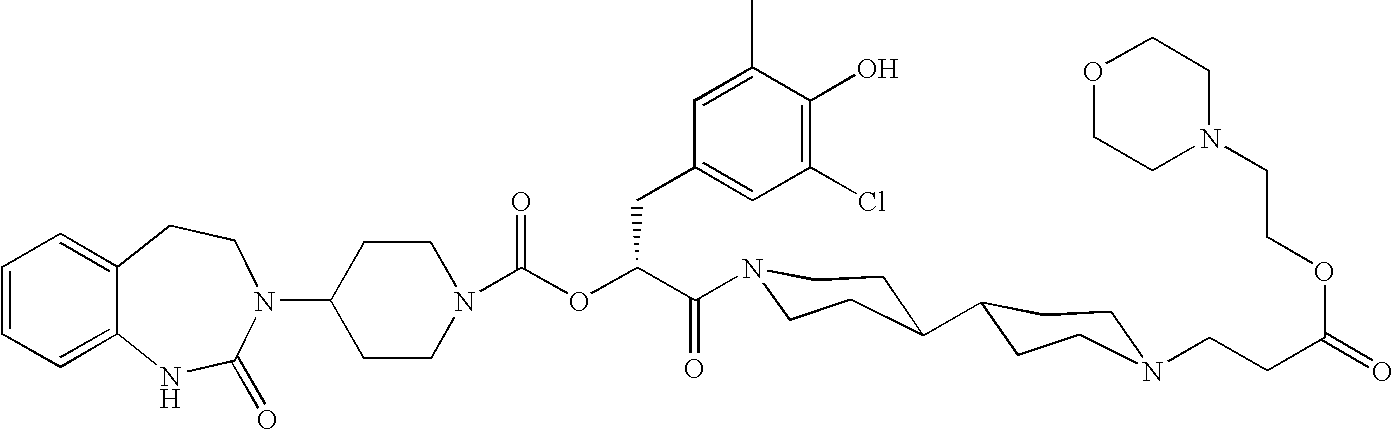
C12=CC=CC=C1NC(=O)N(C1CCN(C(OC(C(=O)N3CCC(C4CCN(CCC(=O)OCCN5CCOCC5)CC4)CC3)CC3=CC(Cl)=C(O)C(C)=C3)=O)CC1)CC2
